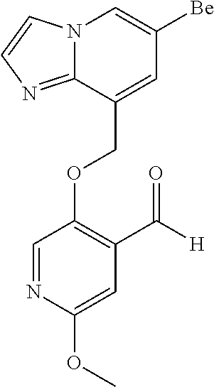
C(OC1=C(C([H])=O)C=C(OC)N=C1)C1=CC([Be])=CN2C1=NC=C2
